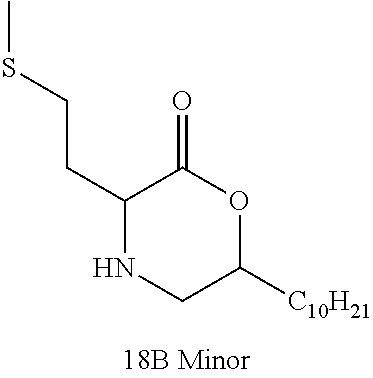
C1(CCSC)NCC([C10H21])OC1=O
